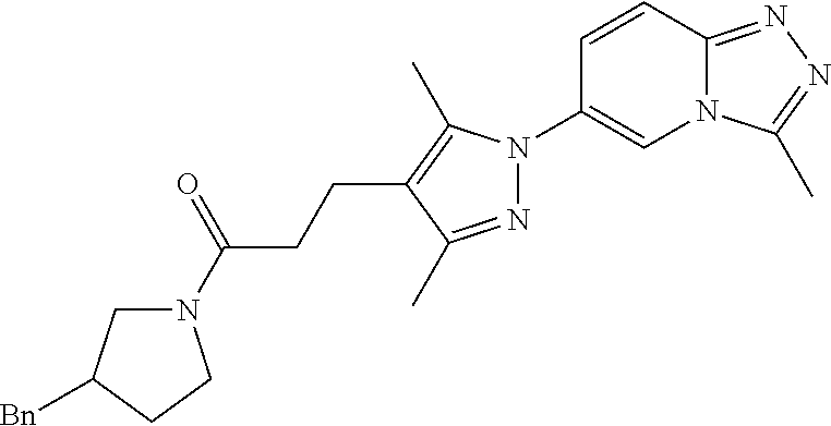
N12C(=NN=C1C)C=CC(N1N=C(C)C(CCC(N3CC([Bn])CC3)=O)=C1C)=C2
